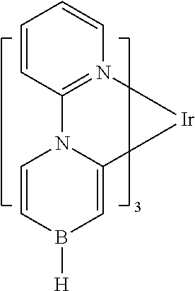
C1=CC2=N(C=C1)[Ir]C1=CB([H])C=CN21
